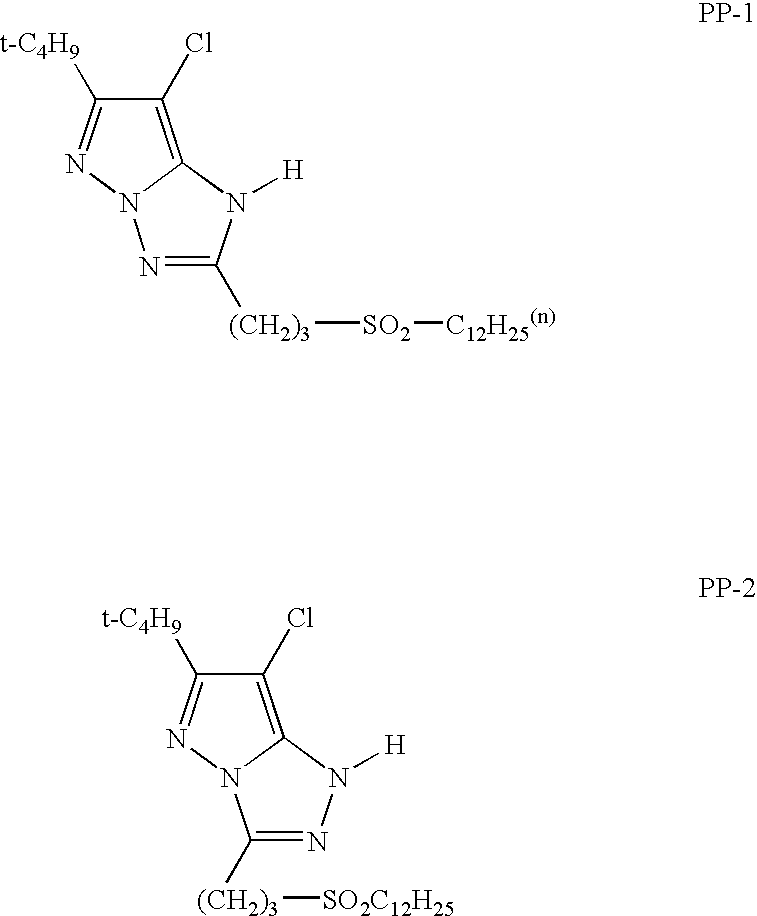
C1(Cl)=C2N(N=C1[t-C4H9])N=C([(CH2)3][SO2][C12H25(n)])N2[H].C1(Cl)=C2N(N=C1[t-C4H9])C([(CH2)3][SO2C12H25])=NN2[H]
